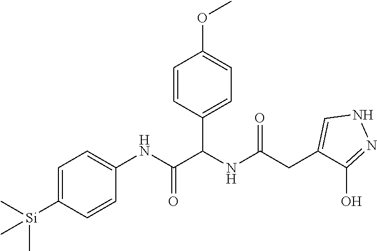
C1=C([Si](C)(C)C)C=CC(NC(=O)C(NC(CC2=CNN=C2O)=O)C2=CC=C(OC)C=C2)=C1
